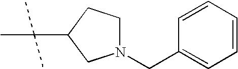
C1=CC=CC=C1CN1CCC(C(C)(C)C)C1
